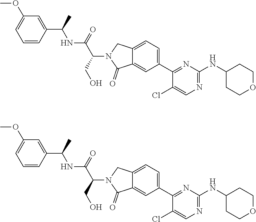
C1=CC(C(C)NC(C(N2C(=O)C3=CC(C4=NC(NC5CCOCC5)=NC=C4Cl)=CC=C3C2)CO)=O)=CC(OC)=C1.C1=CC(C(C)NC(C(N2C(=O)C3=CC(C4=NC(NC5CCOCC5)=NC=C4Cl)=CC=C3C2)CO)=O)=CC(OC)=C1
